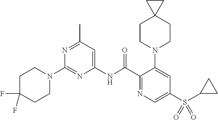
C1(NC(C2=NC=C(S(=O)(=O)C3CC3)C=C2N2CCC3(CC2)CC3)=O)=CC(C)=NC(N2CCC(F)(F)CC2)=N1
